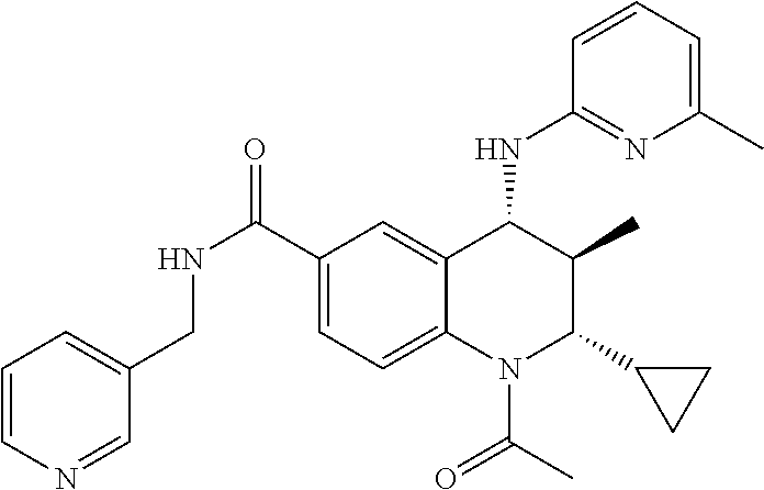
C1(C(NCC2=CC=CN=C2)=O)=CC=C2C(=C1)C(NC1=NC(C)=CC=C1)C(C)C(C1CC1)N2C(C)=O
